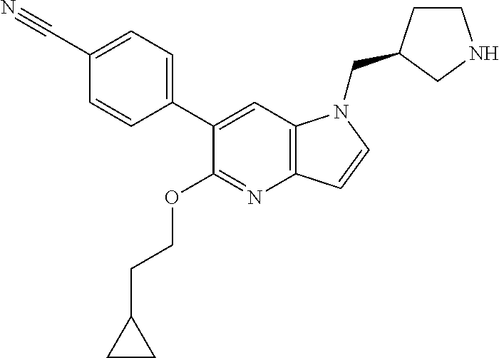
C1(C#N)=CC=C(C2=CC3=C(N=C2OCCC2CC2)C=CN3CC2CCNC2)C=C1
